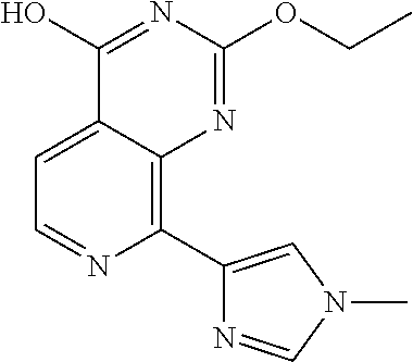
C1(C2=CN(C)C=N2)=C2C(=CC=N1)C(O)=NC(OCC)=N2
